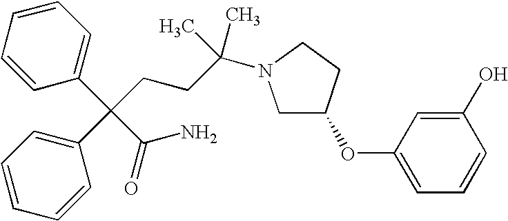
C1C(OC2=CC=CC(O)=C2)CCN1C(CCC(C1=CC=CC=C1)(C1=CC=CC=C1)C(=O)N)(C)C
